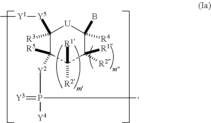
C1([Y5][Y1]C)([R3])C([Y2]P([Y4])(=[Y3])C)([R5])C([R2])([R1])C([R1])([R2])C(B)([R4])[U]1
